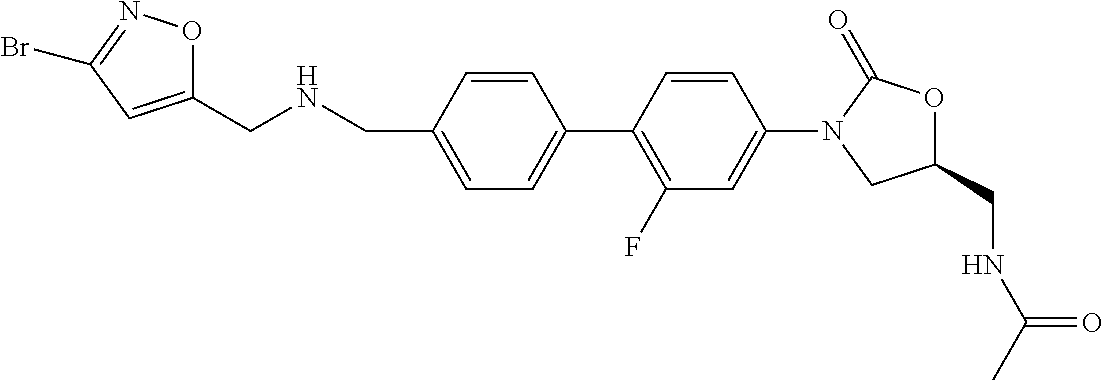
C1=C(CNCC2=CC(Br)=NO2)C=CC(C2=C(F)C=C(N3CC(CNC(=O)C)OC3=O)C=C2)=C1
